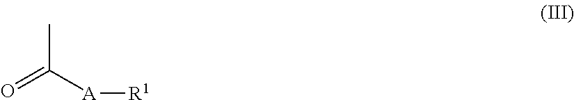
CC([A][R1])=O
